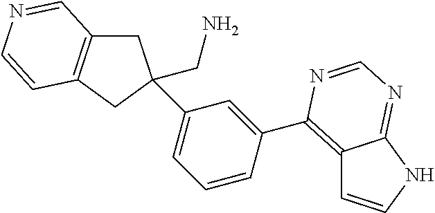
C1=CC(C2=C3C=CNC3=NC=N2)=CC(C2(CN)CC3=C(C2)C=CN=C3)=C1
